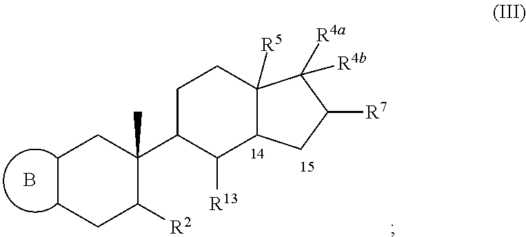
C1CCC([R2])C(C2C([R13])C3C([R5])(CC2)C([R4b])([R4a])C([R7])C3)(C)C1.B
